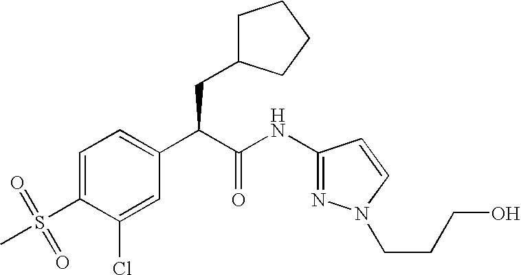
C1=C(S(=O)(C)=O)C(Cl)=CC(C(C(NC2=NN(CCCO)C=C2)=O)CC2CCCC2)=C1
